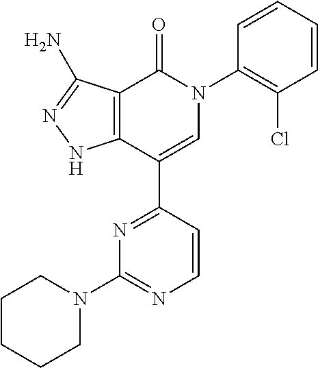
C12=C(C(C3=NC(N4CCCCC4)=NC=C3)=CN(C3=C(Cl)C=CC=C3)C1=O)NN=C2N
